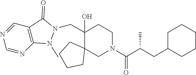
C(C1(O)CCN(C(C(CC2CCCCC2)C)=O)CC12CCCC2)N1C(=O)C2=C(N1C)N=CN=C2
